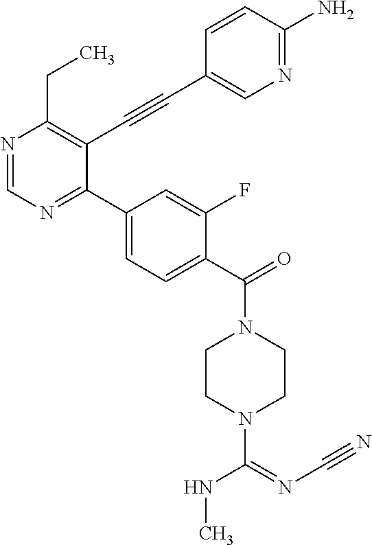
N1=CN=C(C2=CC=C(C(=O)N3CCN(C(=NC#N)NC)CC3)C(F)=C2)C(C#CC2=CN=C(N)C=C2)=C1CC
